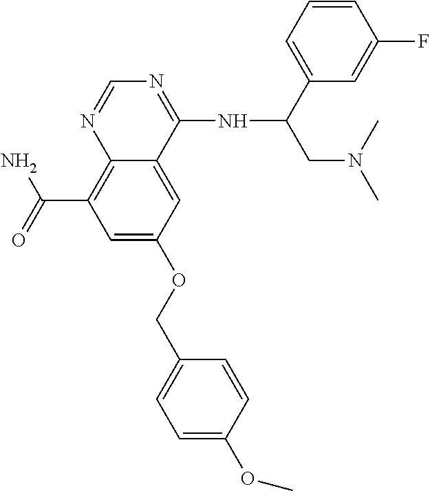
C(C1=C2C(=CC(OCC3=CC=C(OC)C=C3)=C1)C(NC(C1=CC=CC(F)=C1)CN(C)C)=NC=N2)(=O)N
